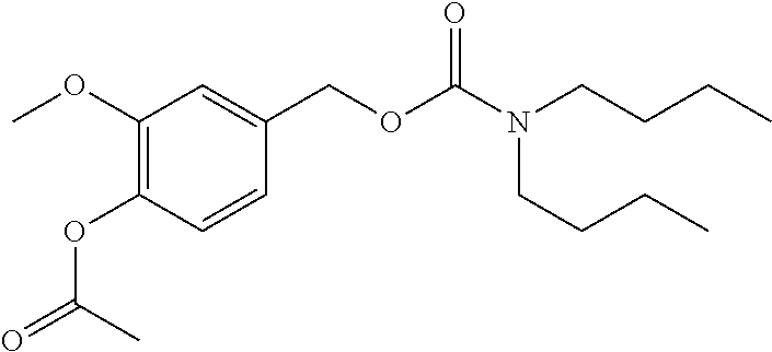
COC1=C(OC(=O)C)C=CC(COC(N(CCCC)CCCC)=O)=C1
